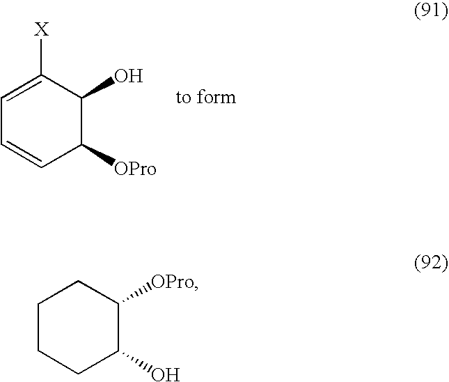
C1=C([X])C(O)C([OPro])C=C1.C1CCC(O)C([OPro])C1
